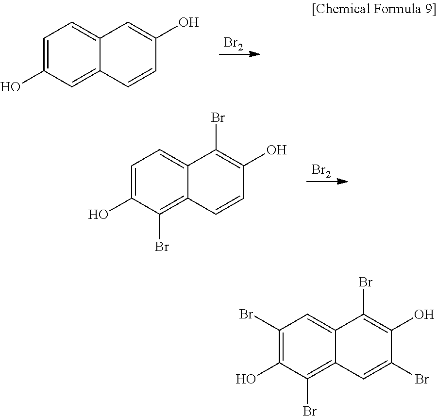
[Br2].C1=C(O)C=C2C(=C1)C=C(O)C=C2.[Br2].C1=C(O)C(Br)=C2C(=C1)C(Br)=C(O)C=C2.C1(Br)=C(O)C(Br)=C2C(=C1)C(Br)=C(O)C(Br)=C2
